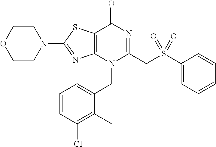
C1CN(C2=NC3=C(S2)C(=O)N=C(CS(C2=CC=CC=C2)(=O)=O)N3CC2=CC=CC(Cl)=C2C)CCO1
